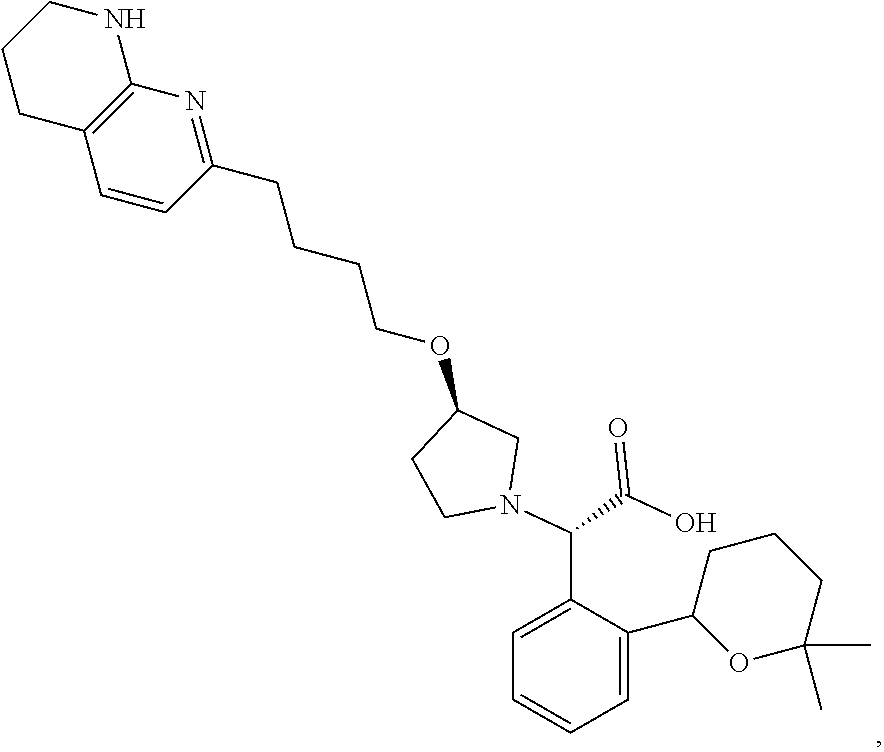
N1CCCC2=C1N=C(CCCCOC1CCN(C(C(O)=O)C3=CC=CC=C3C3CCCC(C)(C)O3)C1)C=C2
